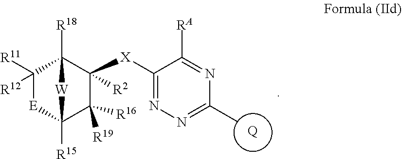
C1([R11])([R12])[E]C2([R15])C([R16])([R19])C([X]C3=NN=C(C)N=C3[RA])([R2])C1([R18])[W]2.[Q]
